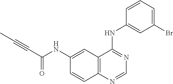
C1(NC(=O)C#CC)=CC2=C(C=C1)N=CN=C2NC1=CC(Br)=CC=C1
